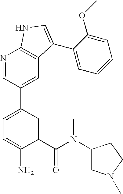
C1(C(N(C2CN(C)CC2)C)=O)=CC(C2=CC3=C(N=C2)NC=C3C2=CC=CC=C2OC)=CC=C1N
